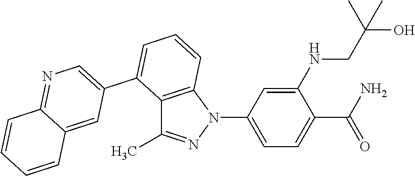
C12=C(N(C3=CC=C(C(=O)N)C(NCC(O)(C)C)=C3)N=C1C)C=CC=C2C1=CN=C2C(=C1)C=CC=C2
